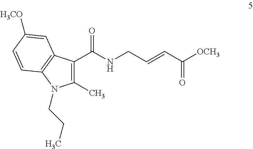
C1(C)=C(C(NCC=CC([OCH3])=O)=O)C2=C(N1CCC)C=CC([H3CO])=C2
